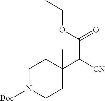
C1N([Boc])CCC(C([CN])C(OCC)=O)(C)C1
